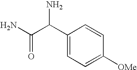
C1(C(C(N)=O)N)=CC=C([OMe])C=C1
